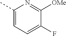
C1(C)=CC=C(F)C([OMe])=N1
